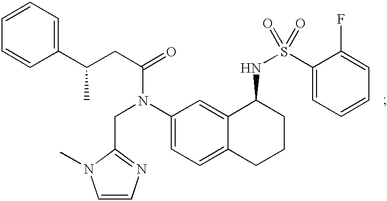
C1=CC(C(CC(=O)N(C2=CC=C3C(=C2)C(NS(=O)(C2=CC=CC=C2F)=O)CCC3)CC2=NC=CN2C)C)=CC=C1
